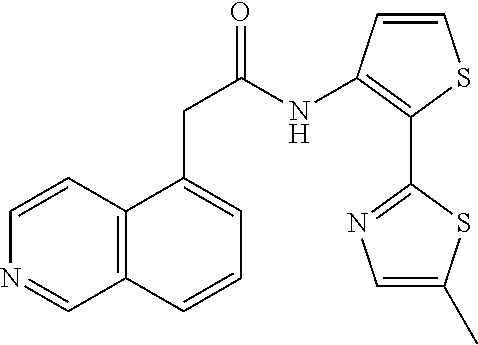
C12=C(C=CN=C1)C(CC(=O)NC1=C(C3=NC=C(C)S3)SC=C1)=CC=C2
